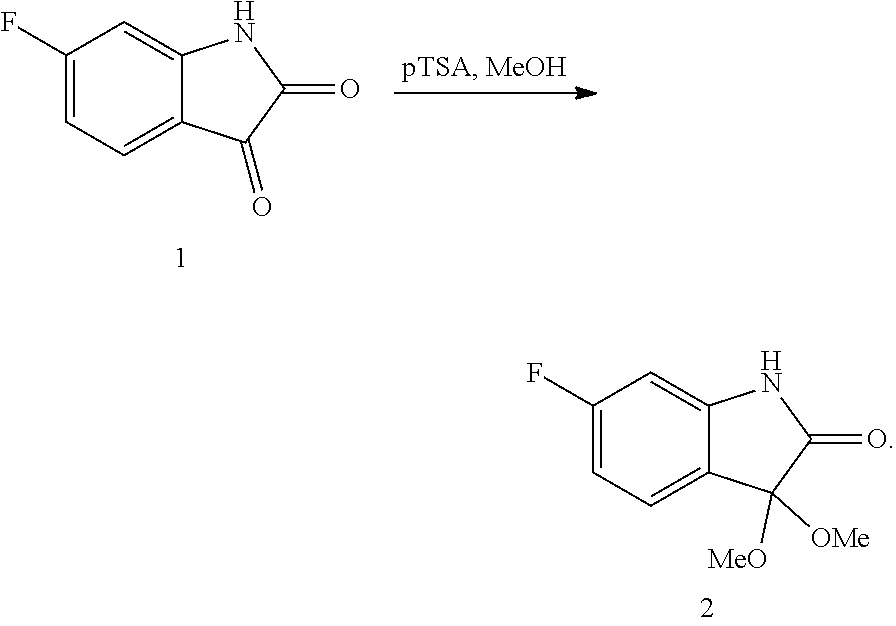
C1=C(F)C=C2C(=C1)C(=O)C(=O)N2.C1=C(F)C=C2C(=C1)C([OMe])([MeO])C(=O)N2
